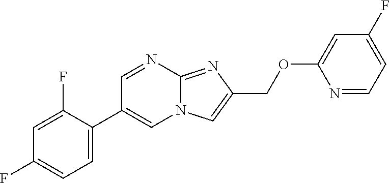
C1=C(C2=CN3C(=NC(COC4=CC(F)=CC=N4)=C3)N=C2)C(F)=CC(F)=C1
